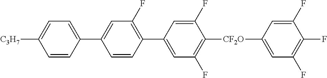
C1=C(C2=CC(F)=C(C3=CC(F)=C([CF2O]C4=CC(F)=C(F)C(F)=C4)C(F)=C3)C=C2)C=CC([C3H7])=C1
